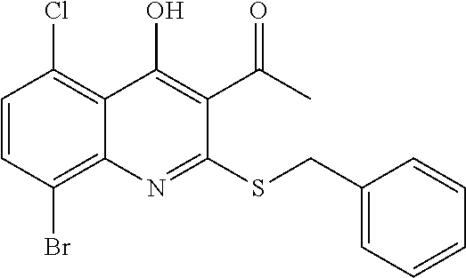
C1=CC(Br)=C2C(=C1Cl)C(O)=C(C(C)=O)C(SCC1=CC=CC=C1)=N2
